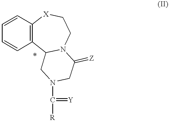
C1=CC=CC2=C1[X]CCN1C2CN(C([R])=[Y])CC1=[Z]
